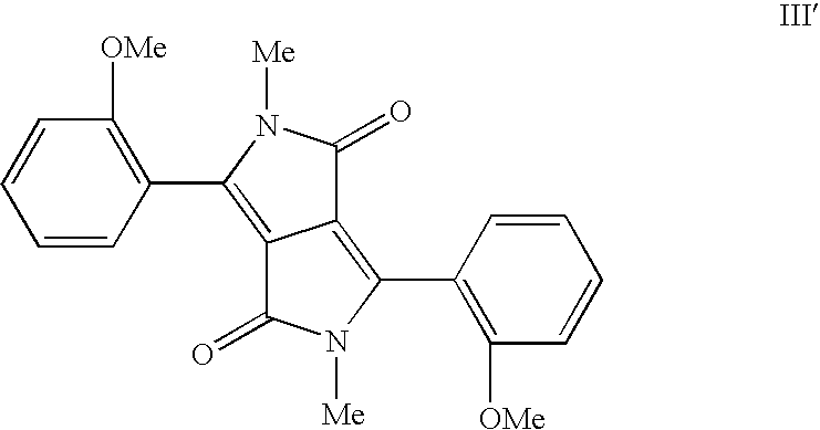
C12=C(C3=C([OMe])C=CC=C3)N([Me])C(=O)C1=C(C1=C([OMe])C=CC=C1)N([Me])C2=O
